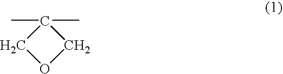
C1(C)(C)COC1
